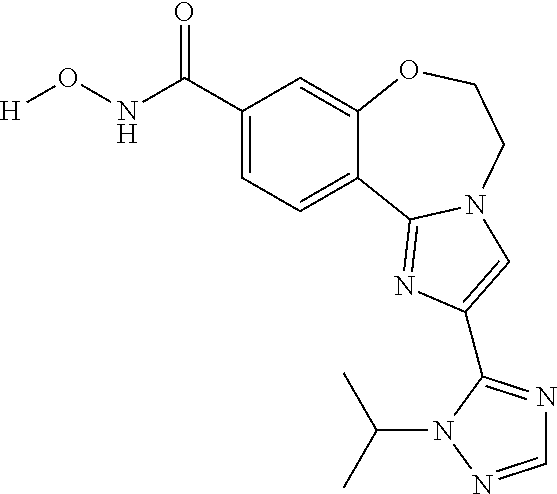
C1(C(NO[H])=O)=CC=C2C(=C1)OCCN1C2=NC(C2=NC=NN2C(C)C)=C1
